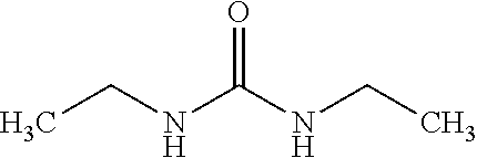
C(NC(NCC)=O)C
